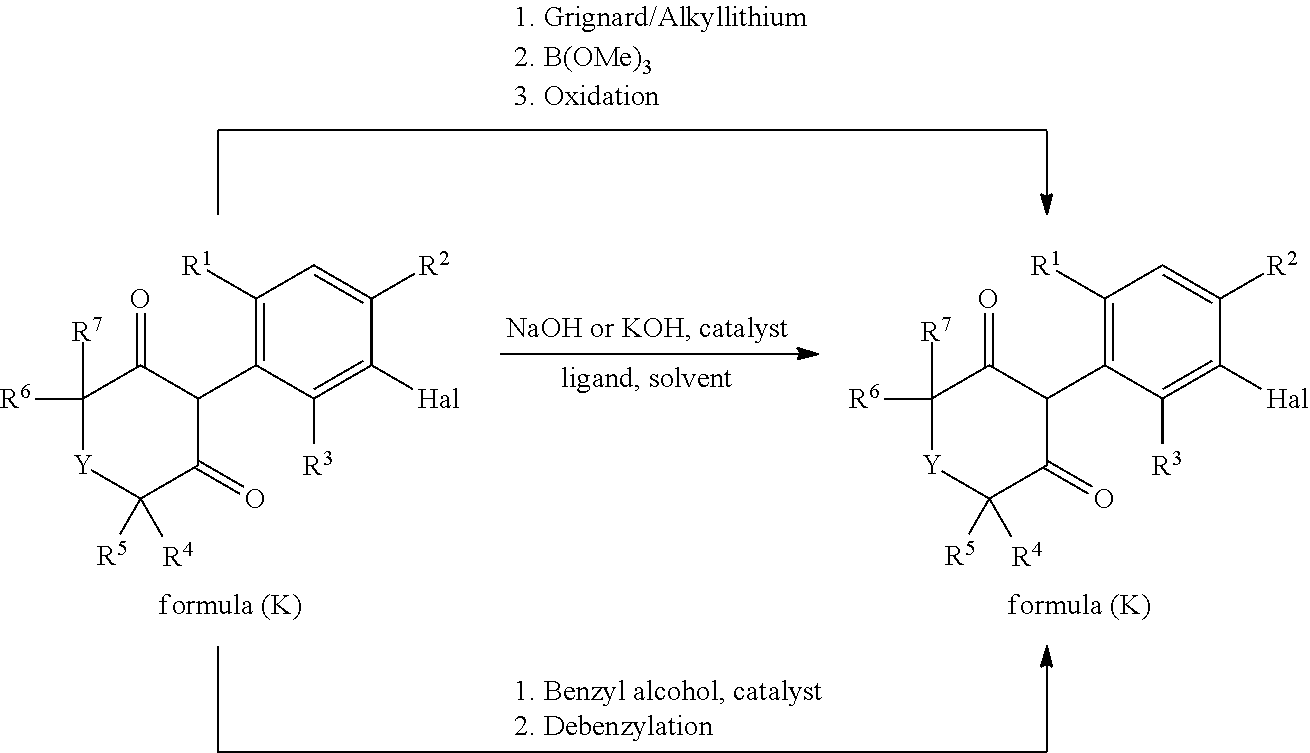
C1([R7])([R6])[Y]C([R5])([R4])C(=O)C(C2=C([R1])C=C([R2])C([Hal])=C2[R3])C1=O.C1([R7])([R6])[Y]C([R5])([R4])C(=O)C(C2=C([R1])C=C([R2])C([Hal])=C2[R3])C1=O
